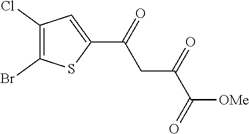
C(=O)(CC(=O)C([OMe])=O)C1=CC(Cl)=C(Br)S1
